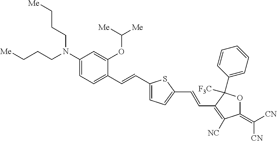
C1(N(CCC[Me])CCC[Me])=CC=C(C=CC2=CC=C(C=CC3=C([NC])C(=C([CN])[CN])OC3([F3C])C3=CC=CC=C3)S2)C(OC([Me])[Me])=C1
